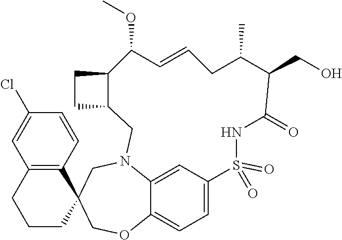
C12=C(C=CC(Cl)=C1)C1(CCC2)COC2=CC=C3C=C2N(C1)CC1C(CC1)C(OC)C=CCC(C)C(CO)C(=O)NS3(=O)=O
